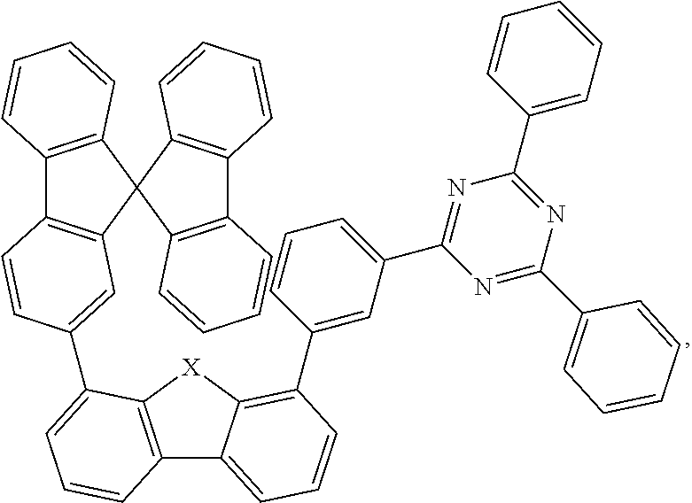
C12=C([X]C3=C(C4=CC(C5=NC(C6=CC=CC=C6)=NC(C6=CC=CC=C6)=N5)=CC=C4)(C)C=CC=C13)C(C1=CC3=C(C4=C(C=CC=C4)C34C3=C(C5=C4C=CC=C5)C=CC=C3)C=C1)=CC=C2
